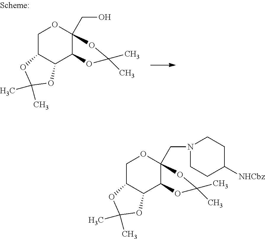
C1C2C(C3C(CO)(O1)OC(C)(C)O3)OC(C)(C)O2.C1C2C(C3C(CN4CCC([NHCbz])CC4)(O1)OC(C)(C)O3)OC(C)(C)O2
